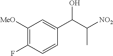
C1([MeO])=C(F)C=CC(C(C([NO2])C)O)=C1
